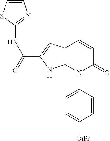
C1=CC(N2C(=O)C=CC3=C2NC(C(=O)NC2=NC=CS2)=C3)=CC=C1[OiPr]
